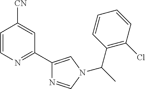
C1=CN=C(C2=CN(C(C3=C(Cl)C=CC=C3)C)C=N2)C=C1[CN]
